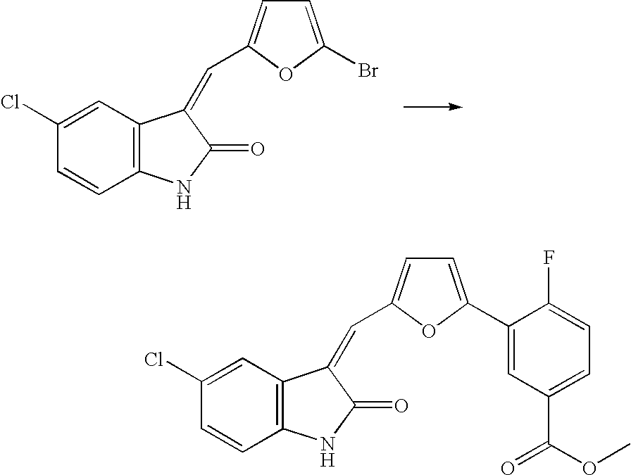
C12=C(C=C(Cl)C=C1)C(=CC1=CC=C(Br)O1)C(=O)N2.C12=C(C=C(Cl)C=C1)C(=CC1=CC=C(C3=CC(C(=O)OC)=CC=C3F)O1)C(=O)N2
